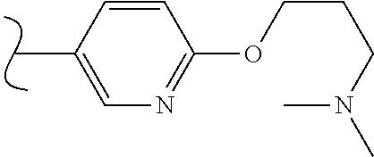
CC1=CN=C(OCCCN(C)C)C=C1
